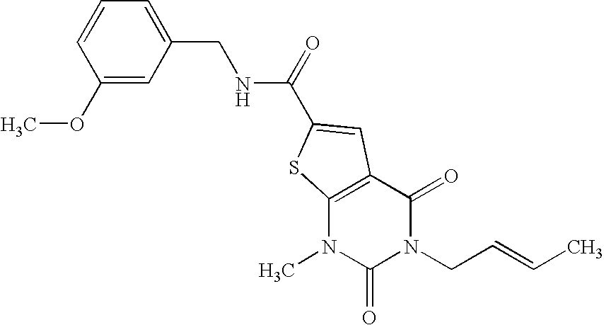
COC1=CC(CNC(=O)C2=CC3=C(N(C)C(=O)N(CC=CC)C3=O)S2)=CC=C1
